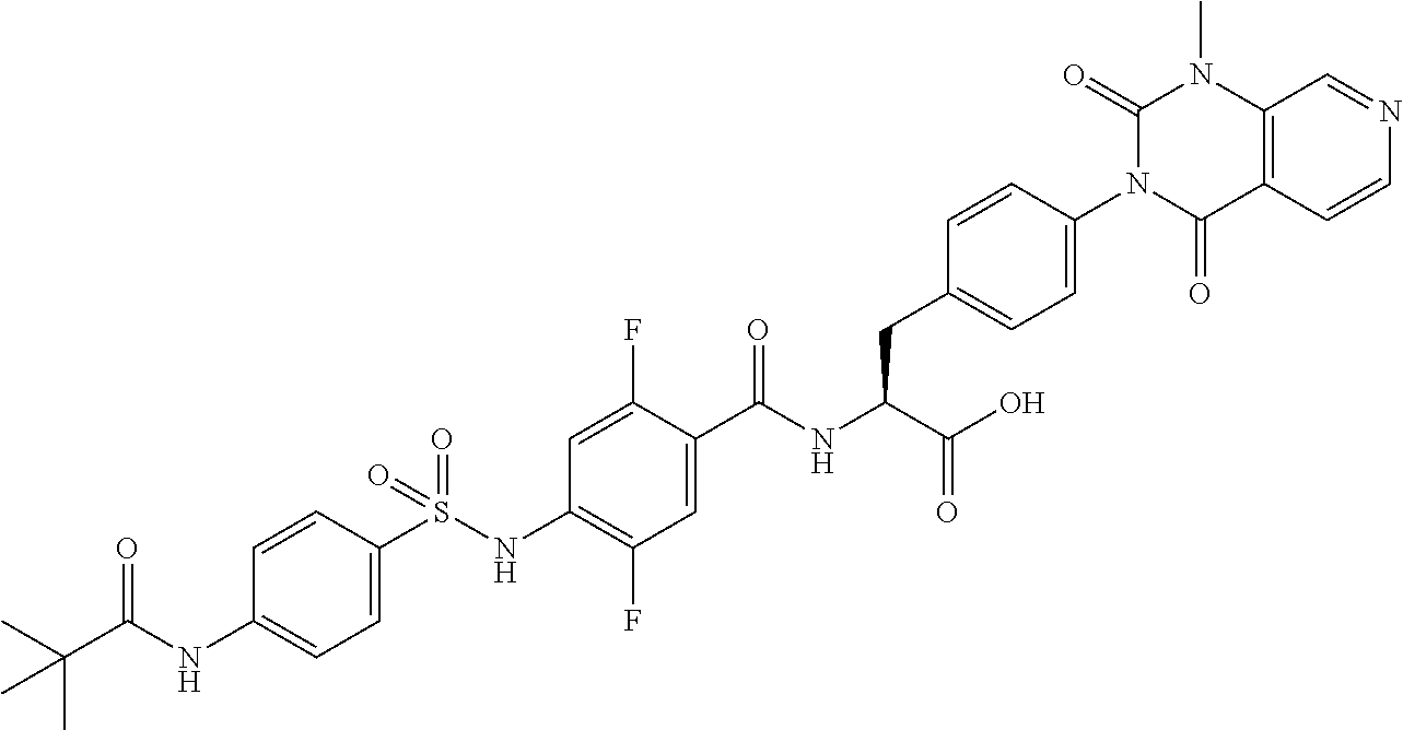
C1=C(S(NC2=C(F)C=C(C(NC(C(O)=O)CC3=CC=C(N4C(=O)C5=C(N(C)C4=O)C=NC=C5)C=C3)=O)C(F)=C2)(=O)=O)C=CC(NC(C(C)(C)C)=O)=C1
